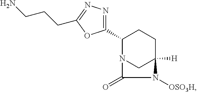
C1(C2=NN=C(CCCN)O2)N2CC([H])(CC1)N([OSO3H])C2=O
